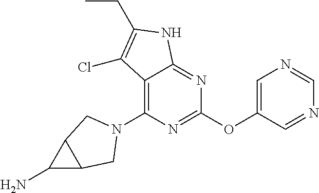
C1=C(OC2=NC(N3CC4C(N)C4C3)=C3C(=N2)NC(CC)=C3Cl)C=NC=N1
